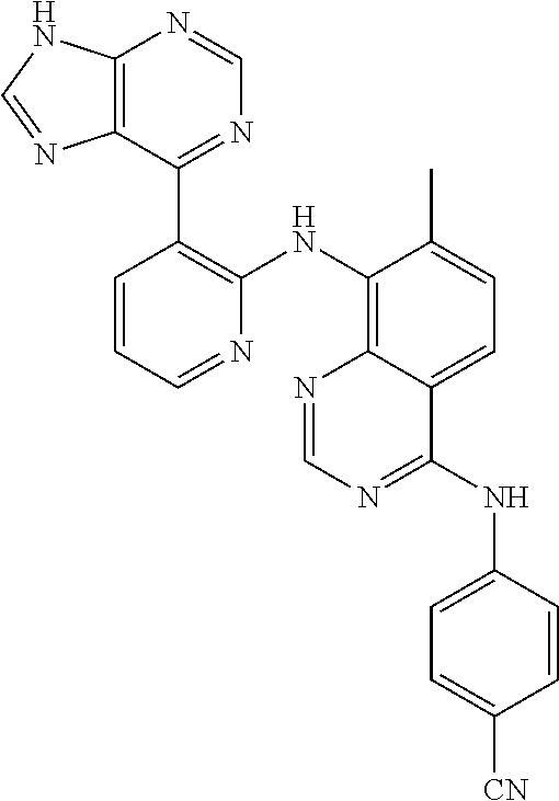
C12=C(C(C3=C(NC4=C5C(=CC=C4C)C(NC4=CC=C([CN])C=C4)=NC=N5)N=CC=C3)=NC=N1)N=CN2
